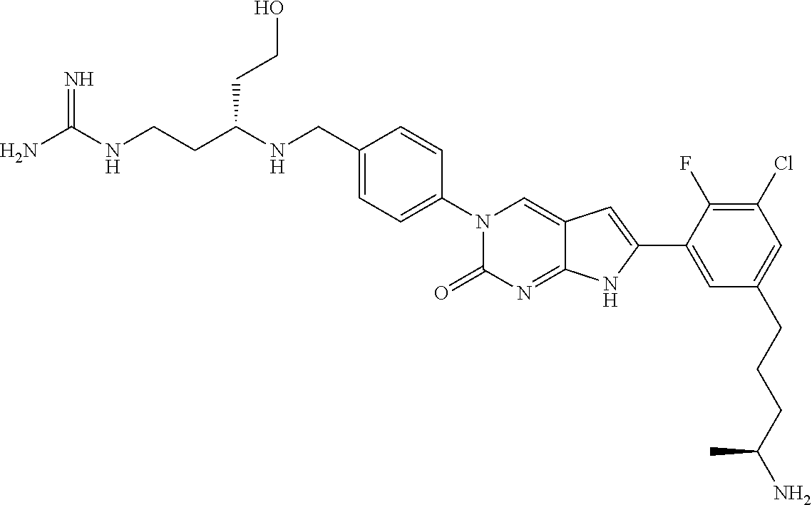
NC(NCCC(NCC1=CC=C(N2C(=O)N=C3C(=C2)C=C(C2=CC(CCCC(N)C)=CC(Cl)=C2F)N3)C=C1)CCO)=N
